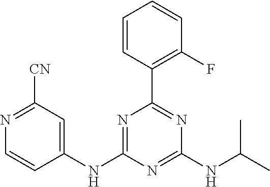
C1=CC(C2=NC(NC(C)C)=NC(NC3=CC([CN])=NC=C3)=N2)=C(F)C=C1
